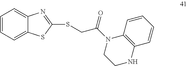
C1=CC=C2C(=C1)N=C(SCC(N1CCNC3=C1C=CC=C3)=O)S2
